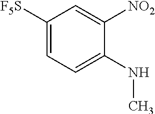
C1([F5S])=CC=C(NC)C([NO2])=C1
